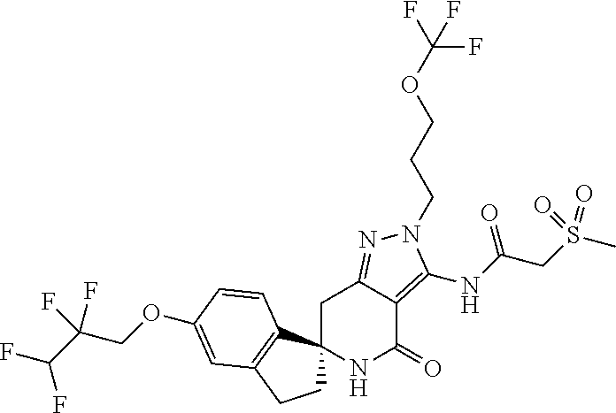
C1C2=NN(CCCOC(F)(F)F)C(NC(CS(C)(=O)=O)=O)=C2C(=O)NC12CCC1=C2C=CC(OCC(C(F)F)(F)F)=C1
